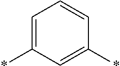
C1=C(*)C=C(*)C=C1
